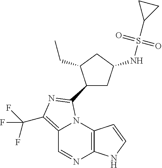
C12=C(N3C(=C(C(F)(F)F)N=C3C3CC(NS(=O)(=O)C4CC4)CC3CC)C=N1)C=CN2
